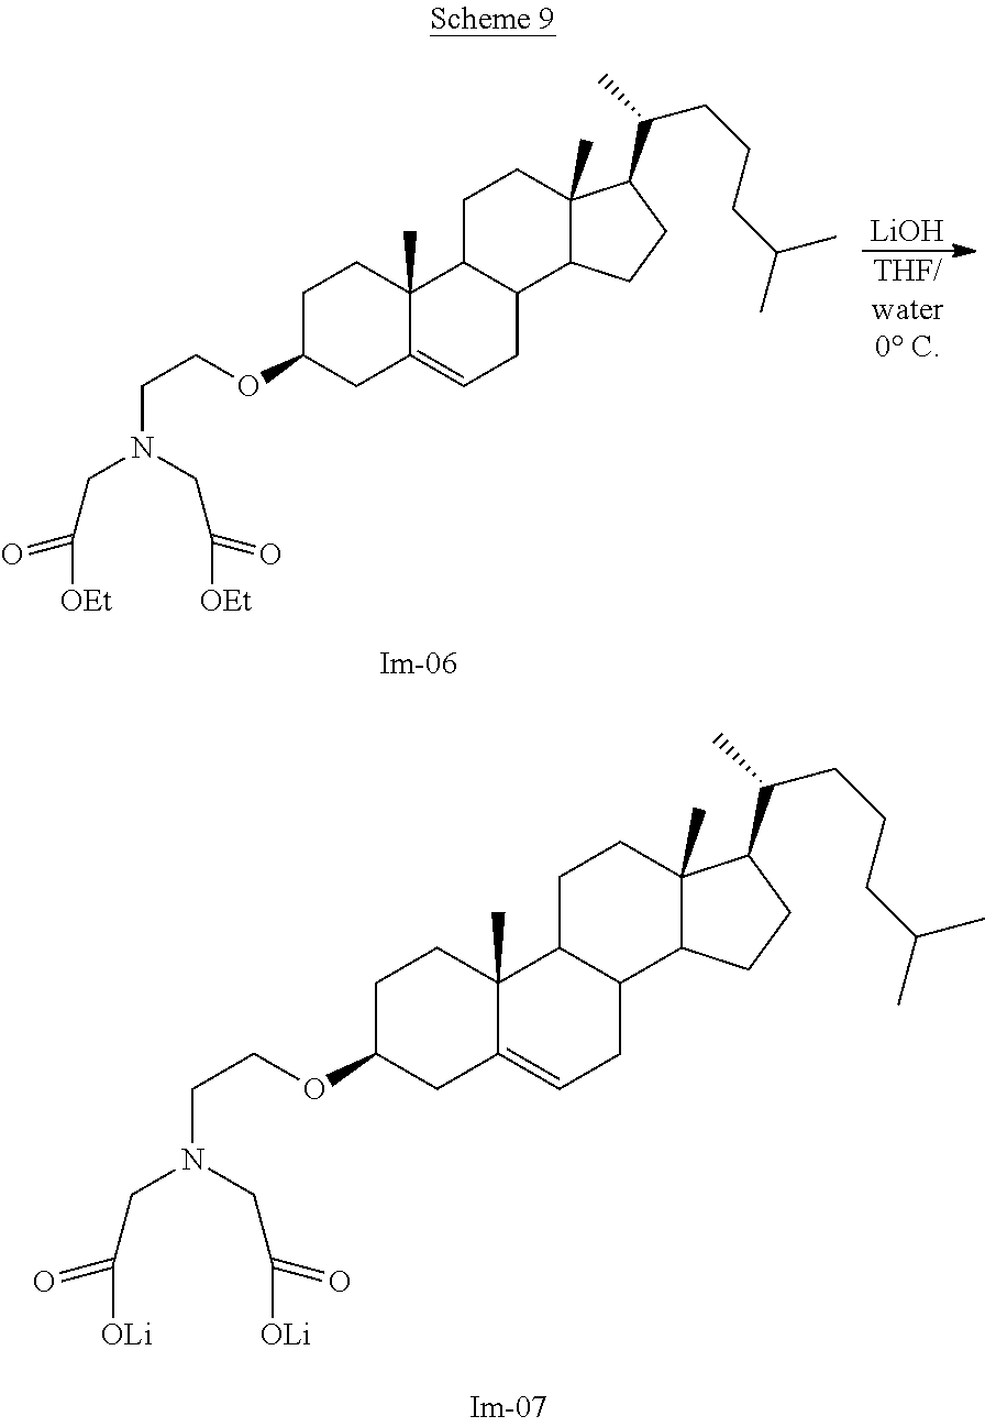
[LiOH].[THF/water0 C].C1C(OCCN(CC([OEt])=O)CC([OEt])=O)CC2=CCC3C(C2(C)C1)CCC1(C)C3CCC1C(C)CCCC(C)C.C1C(OCCN(CC([OLi])=O)CC([OLi])=O)CC2=CCC3C(C2(C)C1)CCC1(C)C3CCC1C(C)CCCC(C)C
